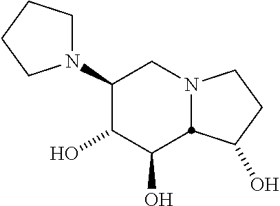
C1(N2CCCC2)C(O)C(O)C2N(C1)CCC2O
